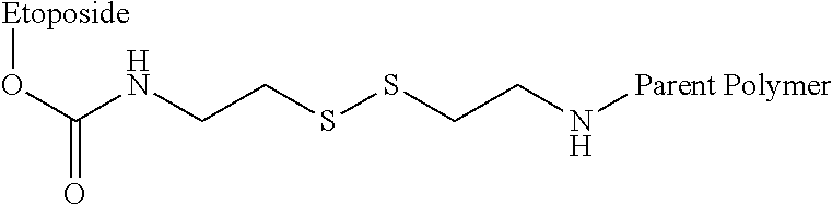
[Etoposide]OC(NCCSSCCN[Parent Polymer])=O
